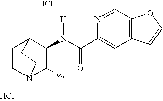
Cl.Cl.C12=C(C=C(C(=O)N(C3C4CCN(C3C)CC4)[H])N=C1)C=CO2
